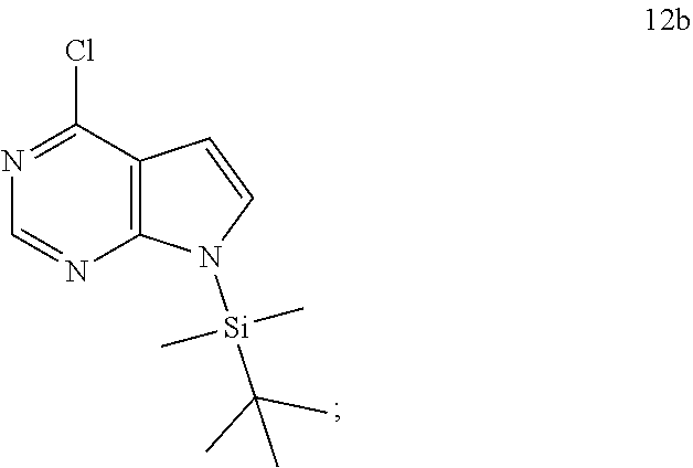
N1=C(Cl)C2=C(N=C1)N([Si](C)(C(C)(C)C)C)C=C2
